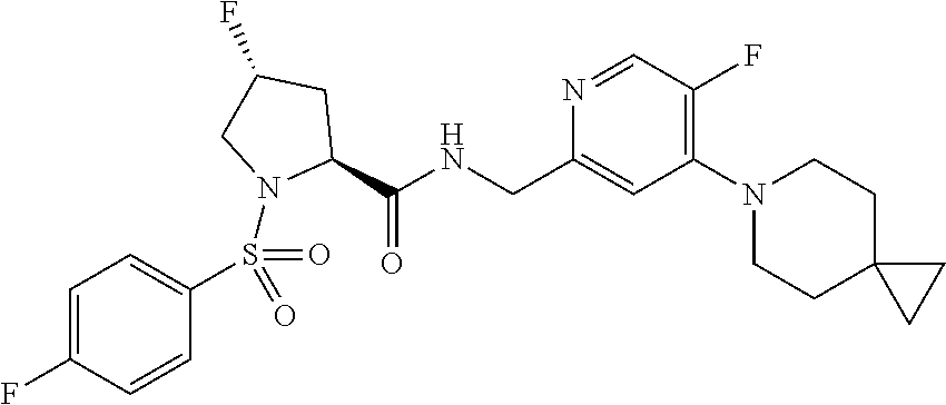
N1=CC(F)=C(N2CCC3(CC2)CC3)C=C1CNC(C1CC(F)CN1S(C1=CC=C(F)C=C1)(=O)=O)=O
